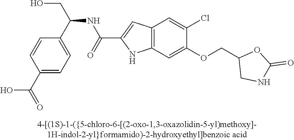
C1(C(O)=O)=CC=C(C(CO)NC(=O)C2=CC3=C(N2)C=C(OCC2CNC(=O)O2)C(Cl)=C3)C=C1
